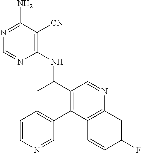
N(C(C1=C(C2=CC=CN=C2)C2=C(N=C1)C=C(F)C=C2)C)C1=C([CN])C(N)=NC=N1
